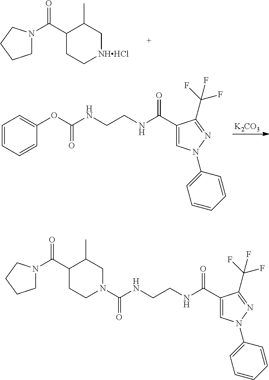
C1(C(N2CCCC2)=O)CC[NHHCl]CC1C.[K2CO3].C1=CC=CC(OC(NCCNC(C2=CN(C3=CC=CC=C3)N=C2C(F)(F)F)=O)=O)=C1.N1(C(NCCNC(C2=CN(C3=CC=CC=C3)N=C2C(F)(F)F)=O)=O)CC(C)C(C(N2CCCC2)=O)CC1
